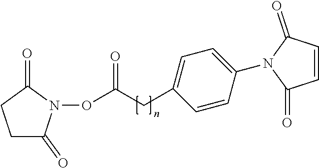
C1C(=O)N(OC(=O)CC2=CC=C(N3C(=O)C=CC3=O)C=C2)C(=O)C1
